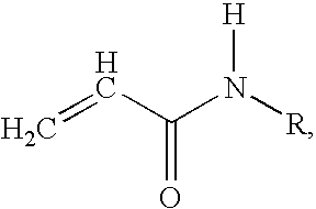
C=CC(N([R])[H])=O
